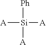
[Ph][Si]([A])([A])[A]
